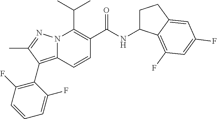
CC(C)C1=C(C(NC2CCC3=CC(F)=CC(F)=C23)=O)C=CC2=C(C3=C(F)C=CC=C3F)C(C)=NN12
